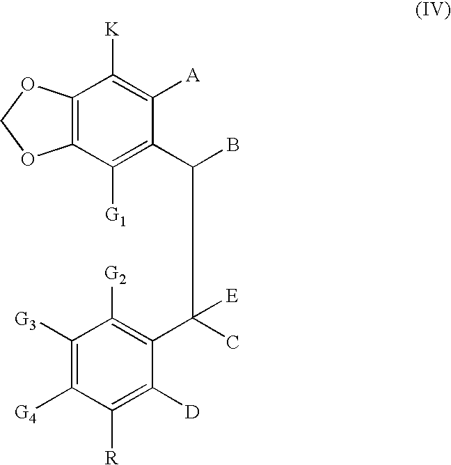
C12=C(C([G1])=C(C(B)C(C3=C([G2])C([G3])=C([G4])C([R])=C3[D])(C)[E])C([A])=C1[K])OCO2
